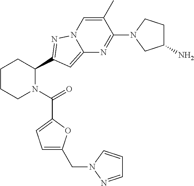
C1CCN(C(=O)C2=CC=C(CN3N=CC=C3)O2)C(C2=NN3C=C(C)C(N4CC(N)CC4)=NC3=C2)C1
